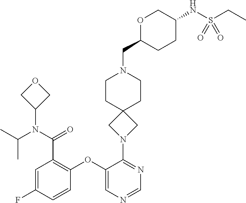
C1=C(F)C=CC(OC2=CN=CN=C2N2CC3(C2)CCN(CC2CCC(NS(CC)(=O)=O)CO2)CC3)=C1C(N(C(C)C)C1COC1)=O
